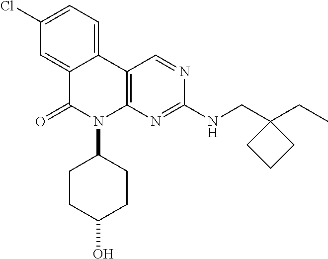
C12=CC(Cl)=CC=C1C1=C(N(C3CCC(O)CC3)C2=O)N=C(NCC2(CC)CCC2)N=C1
